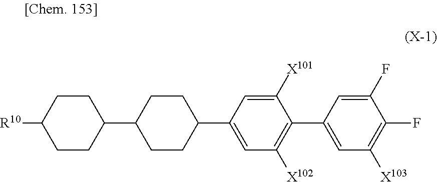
C1(C2=CC([X102])=C(C3=CC([X103])=C(F)C(F)=C3)C([X101])=C2)CCC(C2CCC([R10])CC2)CC1
